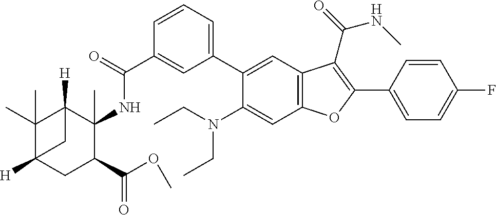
C1=CC=C(C2=CC3=C(C=C2N(CC)CC)OC(C2=CC=C(F)C=C2)=C3C(=O)NC)C=C1C(=O)NC1(C)C2([H])C(C)(C)C([H])(CC1C(OC)=O)C2
